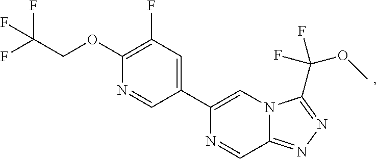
C1(C2=CC(F)=C(OCC(F)(F)F)N=C2)=CN2C(=NN=C2C(F)(OC)F)C=N1
